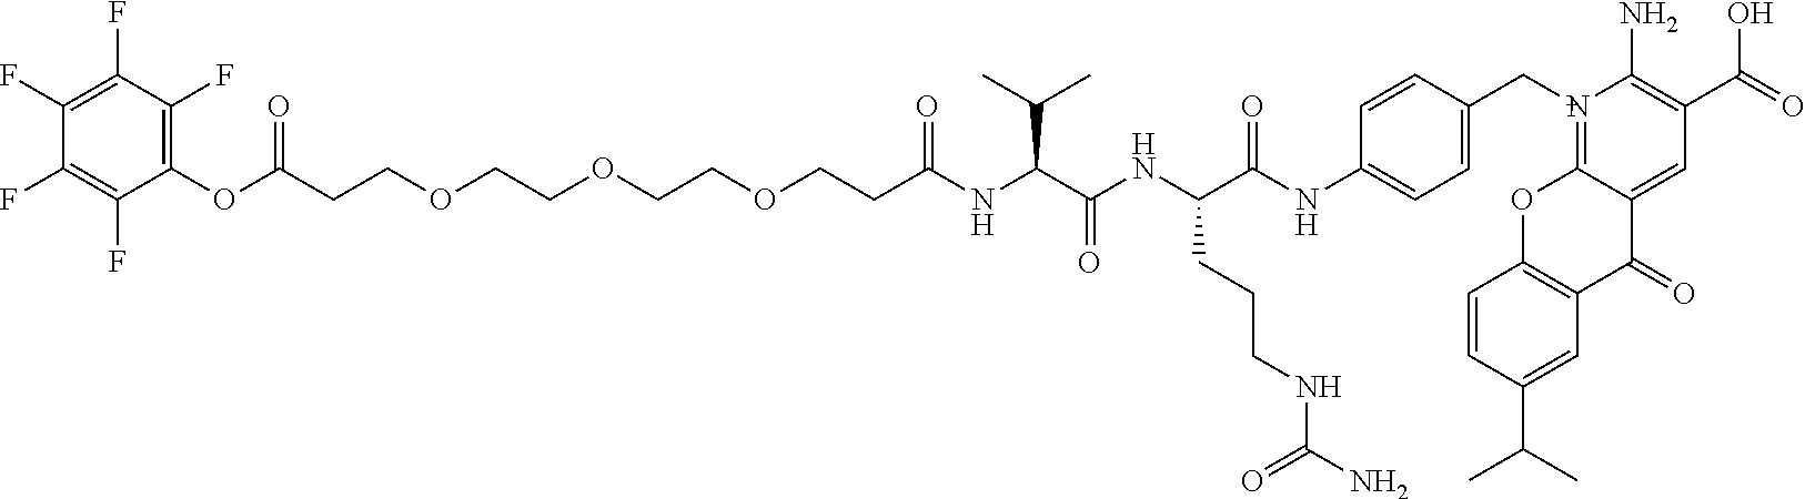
C(CCOCCOCCOCCC(NC(C(NC(C(NC1=CC=C(C[N+]2=C3C(=CC(C(=O)O)=C2N)C(=O)C2=C(O3)C=CC(C(C)C)=C2)C=C1)=O)CCCNC(N)=O)=O)C(C)C)=O)(OC1=C(F)C(F)=C(F)C(F)=C1F)=O
